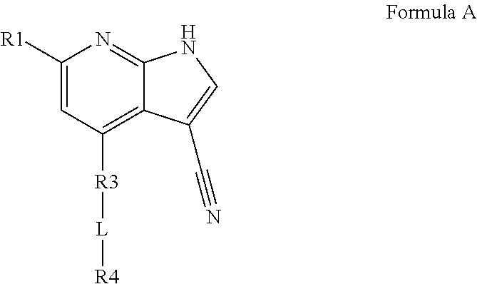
C1([R1])=CC([R3][L][R4])=C2C(=N1)NC=C2C#N
